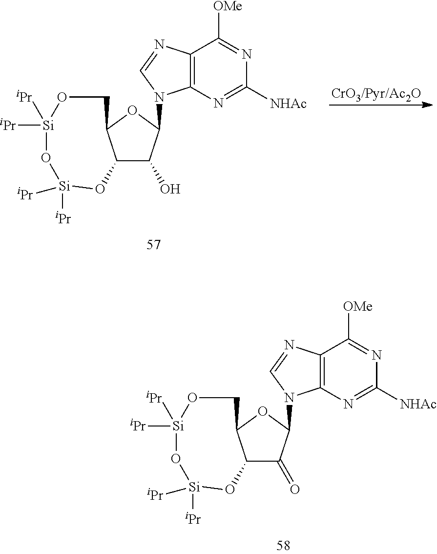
C12C(=O)C(N3C4=C(N=C3)C([OMe])=NC([NHAc])=N4)OC1CO[Si]([iPr])([iPr])O[Si]([iPr])([iPr])O2.C12C(O)C(N3C4=C(N=C3)C([OMe])=NC([NHAc])=N4)OC1CO[Si]([iPr])([iPr])O[Si]([iPr])([iPr])O2
